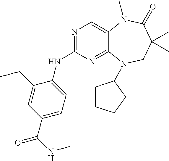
N1=C(NC2=CC=C(C(NC)=O)C=C2CC)N=C2C(=C1)N(C)C(=O)C(C)(C)CN2C1CCCC1
